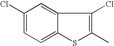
C1(Cl)=CC=C2C(=C1)C(Cl)=C(C)S2
